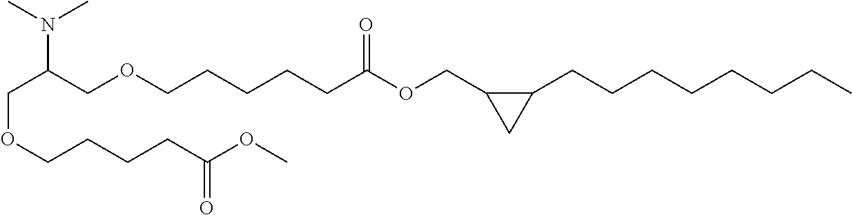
C(OCCCCC(OC)=O)C(COCCCCCC(OCC1C(CCCCCCCC)C1)=O)N(C)C
